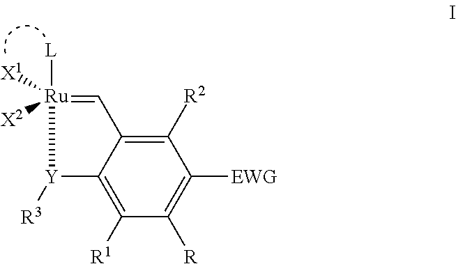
C12=C([R1])C([R])=C([EWG])C([R2])=C1C=[Ru]([L])([X1])([X2])[Y]2[R3]
